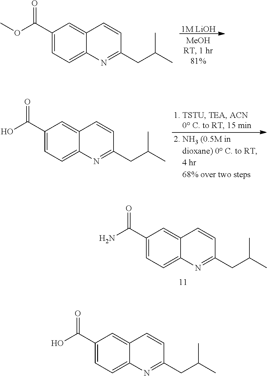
[1M LiOH].C1(C(OC)=O)=CC=C2C(=C1)C=CC(CC(C)C)=N2.C1(C(O)=O)=CC=C2C(=C1)C=CC(CC(C)C)=N2.C1(C(O)=O)=CC=C2C(=C1)C=CC(CC(C)C)=N2.C1(C(N)=O)=CC=C2C(=C1)C=CC(CC(C)C)=N2
